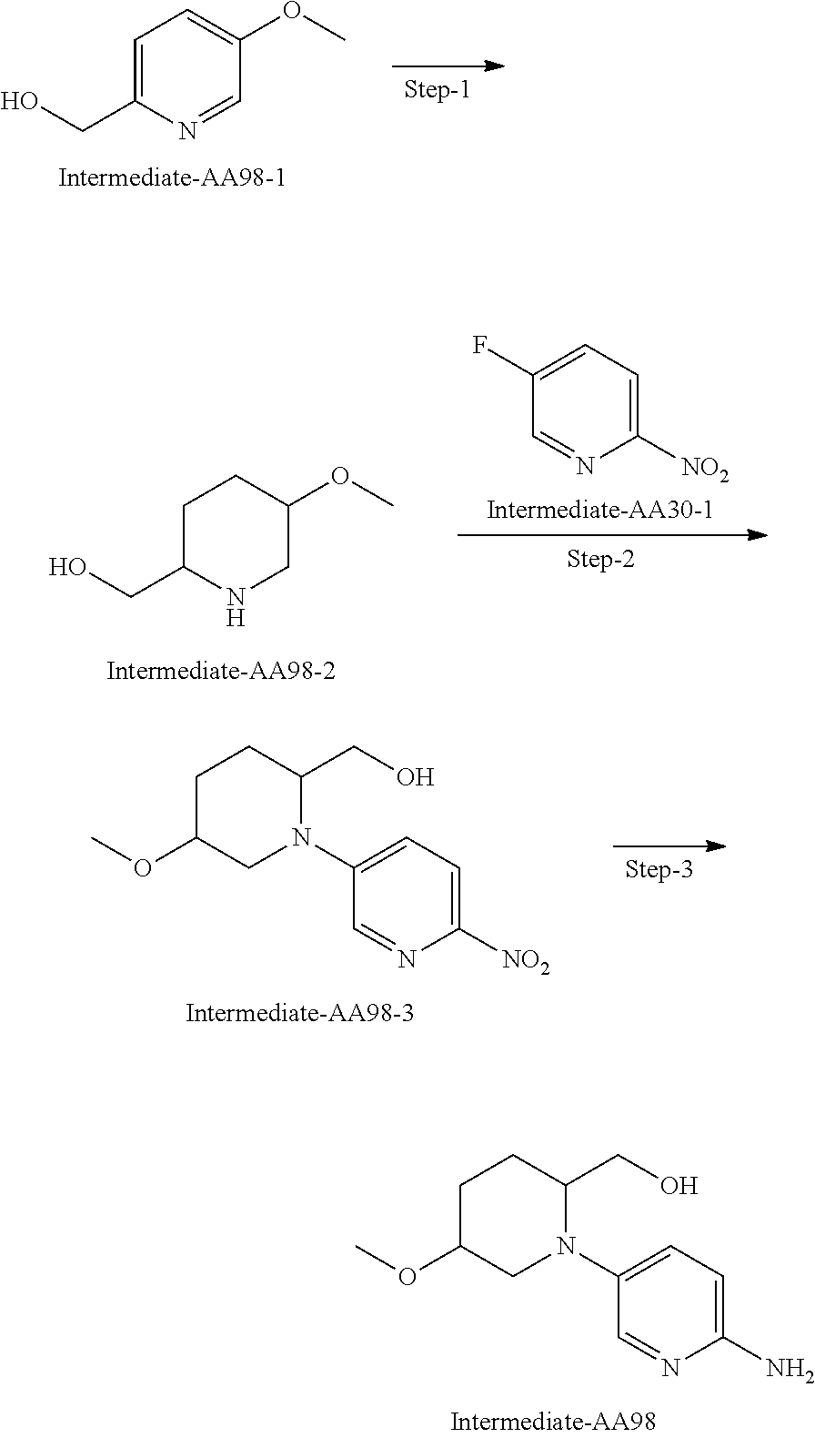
C1=C([NO2])N=CC(N2CC(OC)CCC2CO)=C1.C1=C(N)N=CC(N2CC(OC)CCC2CO)=C1.C1=C(CO)N=CC(OC)=C1.C1(F)=CC=C([NO2])N=C1.C1C(CO)NCC(OC)C1
